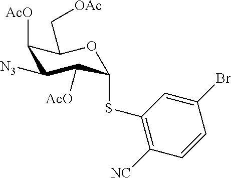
C1([AcO])C([N3])C([AcO])C(SC2=C([NC])C=CC(Br)=C2)OC1C[OAc]
